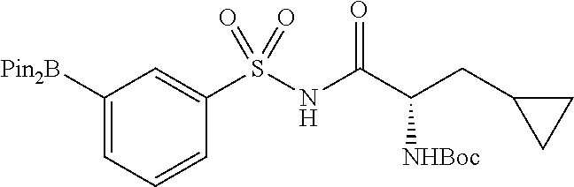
C1([Pin2B])=CC=CC(S(NC(C(CC2CC2)[NHBoc])=O)(=O)=O)=C1
